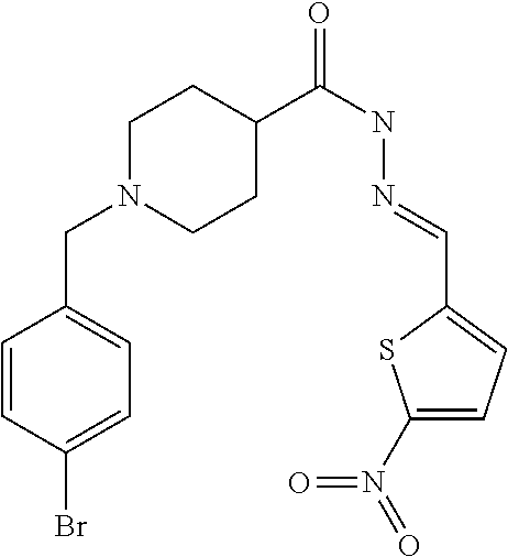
C1=CC(Br)=CC=C1CN1CCC(C(NN=CC2=CC=C(N(=O)=O)S2)=O)CC1
